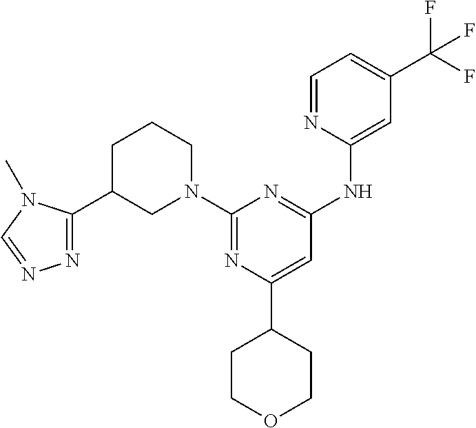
C1(N2CCCC(C3=NN=CN3C)C2)=NC(C2CCOCC2)=CC(NC2=CC(C(F)(F)F)=CC=N2)=N1
